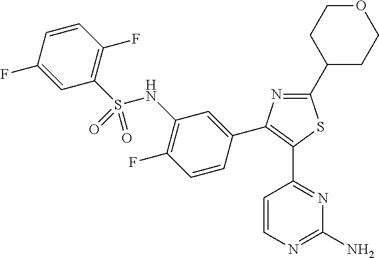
C1(C2CCOCC2)=NC(C2=CC(NS(C3=C(F)C=CC(F)=C3)(=O)=O)=C(F)C=C2)=C(C2=NC(N)=NC=C2)S1
